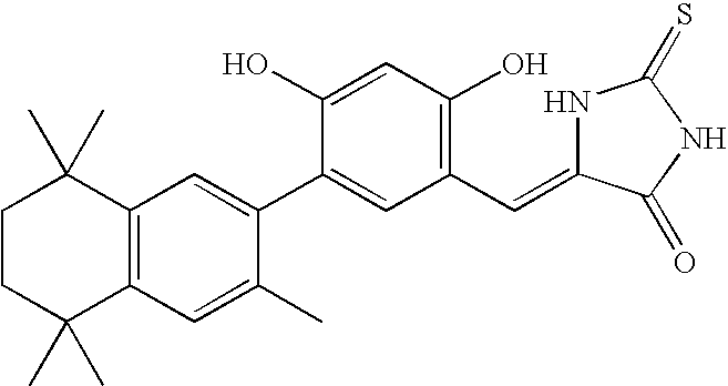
C1CC(C)(C)C2=C(C1(C)C)C=C(C1=CC(C=C3NC(=S)NC3=O)=C(O)C=C1O)C(C)=C2
